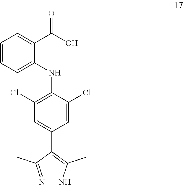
C1=CC=C(NC2=C(Cl)C=C(C3=C(C)NN=C3C)C=C2Cl)C(C(O)=O)=C1
